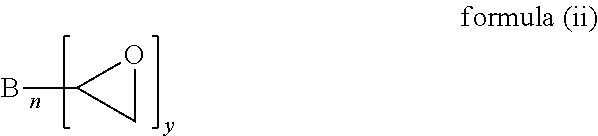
BC1CO1
